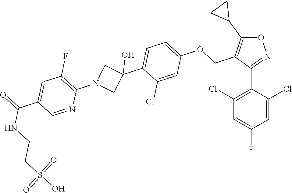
C1(Cl)=C(C2=NOC(C3CC3)=C2COC2=CC=C(C3(O)CN(C4=C(F)C=C(C(=O)NCCS(O)(=O)=O)C=N4)C3)C(Cl)=C2)C(Cl)=CC(F)=C1
